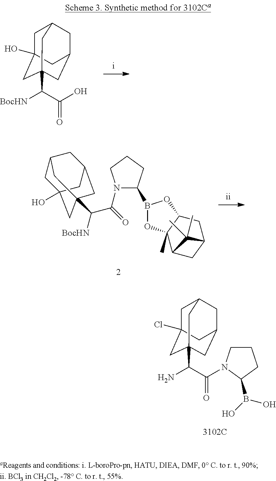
C1C2(O)CC3(C([BocHN])C(O)=O)CC(CC1C3)C2.C1C2(Cl)CC3(C(N)C(=O)N4CCCC4B(O)O)CC(CC1C3)C2.C1C2(O)CC3(C([BocHN])C(N4C(B5OC6(C)C(O5)CC5CC6C5(C)C)CCC4)=O)CC(CC1C3)C2
